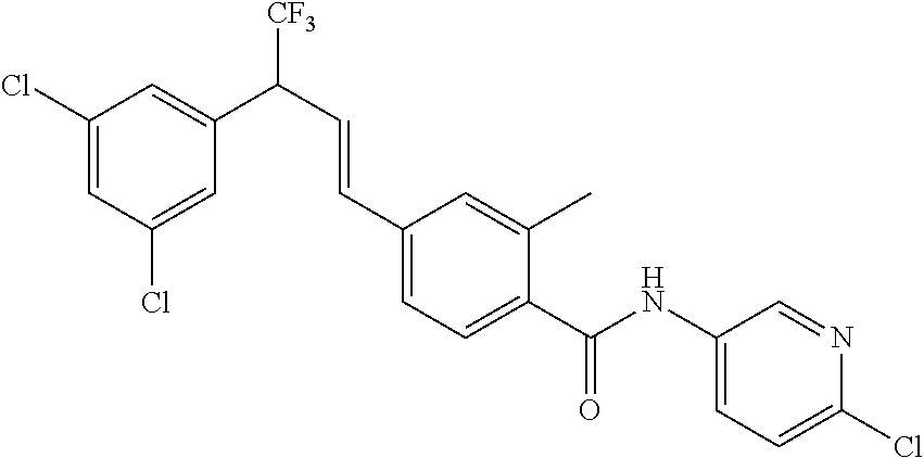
C1=NC(Cl)=CC=C1NC(C1=CC=C(C=CC([CF3])C2=CC(Cl)=CC(Cl)=C2)C=C1C)=O
